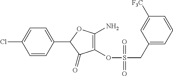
C1(=O)C(OS(CC2=CC=CC([CF3])=C2)(=O)=O)=C(N)OC1C1=CC=C(Cl)C=C1
